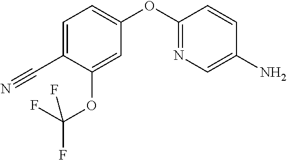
C1(C#N)=CC=C(OC2=NC=C(N)C=C2)C=C1OC(F)(F)F
